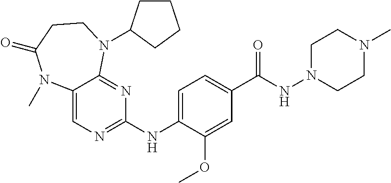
C1(NC2=NC=C3C(=N2)N(C2CCCC2)CCC(=O)N3C)=CC=C(C(NN2CCN(C)CC2)=O)C=C1OC
